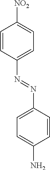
C1=CC(N=NC2=CC=C(N)C=C2)=CC=C1[NO2]
